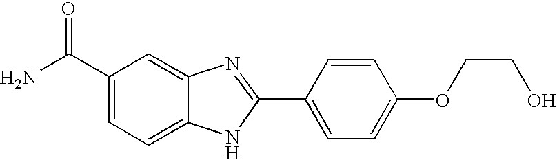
C12=CC(C(=O)N)=CC=C1NC(C1=CC=C(OCCO)C=C1)=N2
